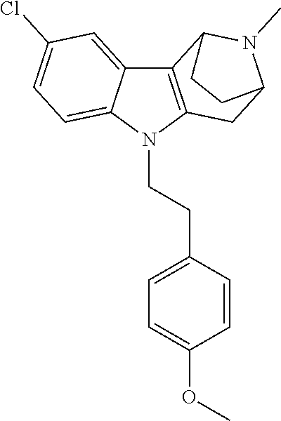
C12=C(N(CCC3=CC=C(OC)C=C3)C3=CC=C(Cl)C=C13)CC1N(C)C2CC1
